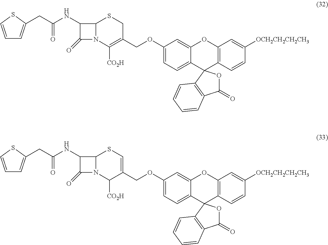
C1(NC(CC2=CC=CS2)=O)C(=O)N2C1SCC(COC1=CC=C3C(=C1)OC1=C(C34OC(=O)C3=C4C=CC=C3)C=CC([OCH2CH2CH2CH3])=C1)=C2[CO2H].C1(NC(CC2=CC=CS2)=O)C(=O)N2C1SC=C(COC1=CC=C3C(=C1)OC1=C(C=CC([OCH2CH2CH2CH3])=C1)C31OC(=O)C3=C1C=CC=C3)C2[CO2H]
